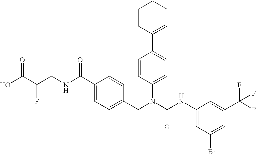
OC(C(CNC(C1=CC=C(CN(C(NC2=CC(Br)=CC(C(F)(F)F)=C2)=O)C2=CC=C(C3=CCCCC3)C=C2)C=C1)=O)F)=O
